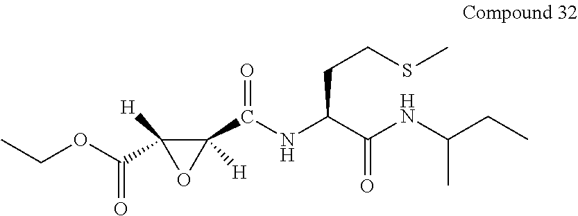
CCOC(C1([H])OC1(C(NC(C(NC(CC)C)=O)CCSC)=O)[H])=O
